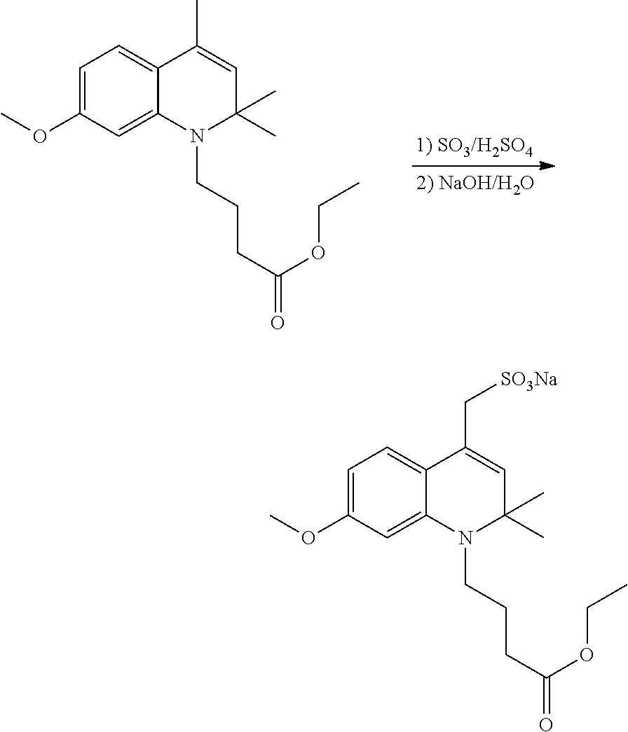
C1=C(OC)C=C2C(=C1)C(C)=CC(C)(C)N2CCCC(=O)OCC.C1=C(OC)C=C2C(=C1)C(C[SO3Na])=CC(C)(C)N2CCCC(=O)OCC
